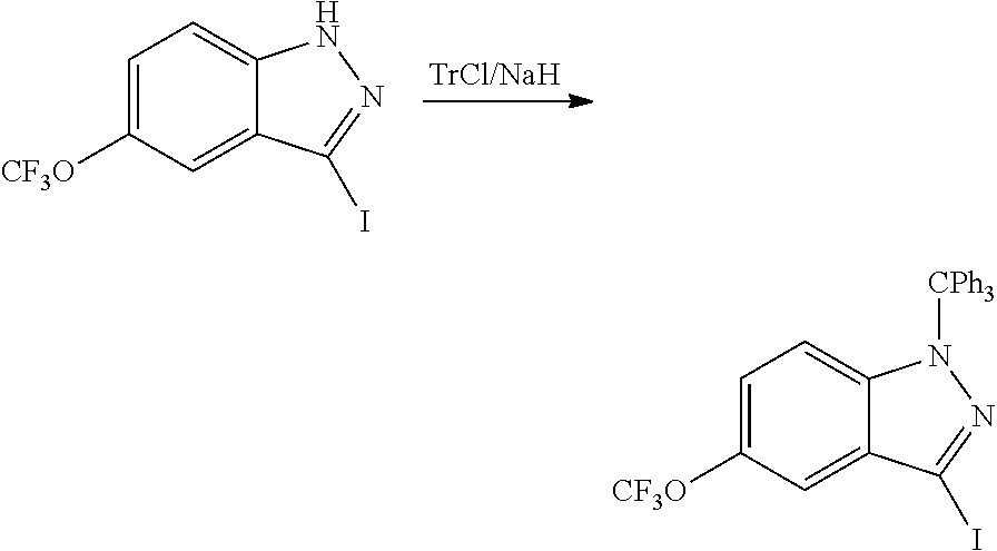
C1=C([CF3O])C=C2C(=C1)NN=C2I.C1=C([CF3O])C=C2C(=C1)N([CPh3])N=C2I
